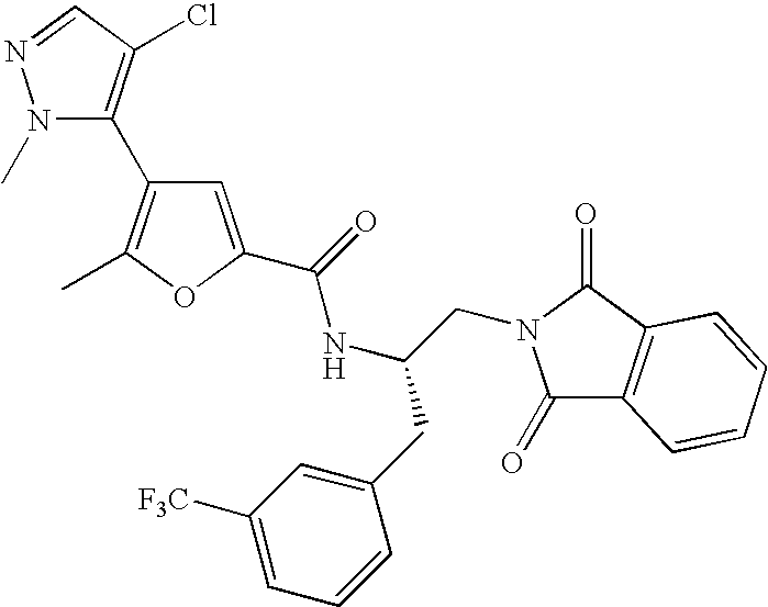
N1(C)C(C2=C(C)OC(C(NC(CN3C(=O)C4=C(C3=O)C=CC=C4)CC3=CC([F3C])=CC=C3)=O)=C2)=C(Cl)C=N1
